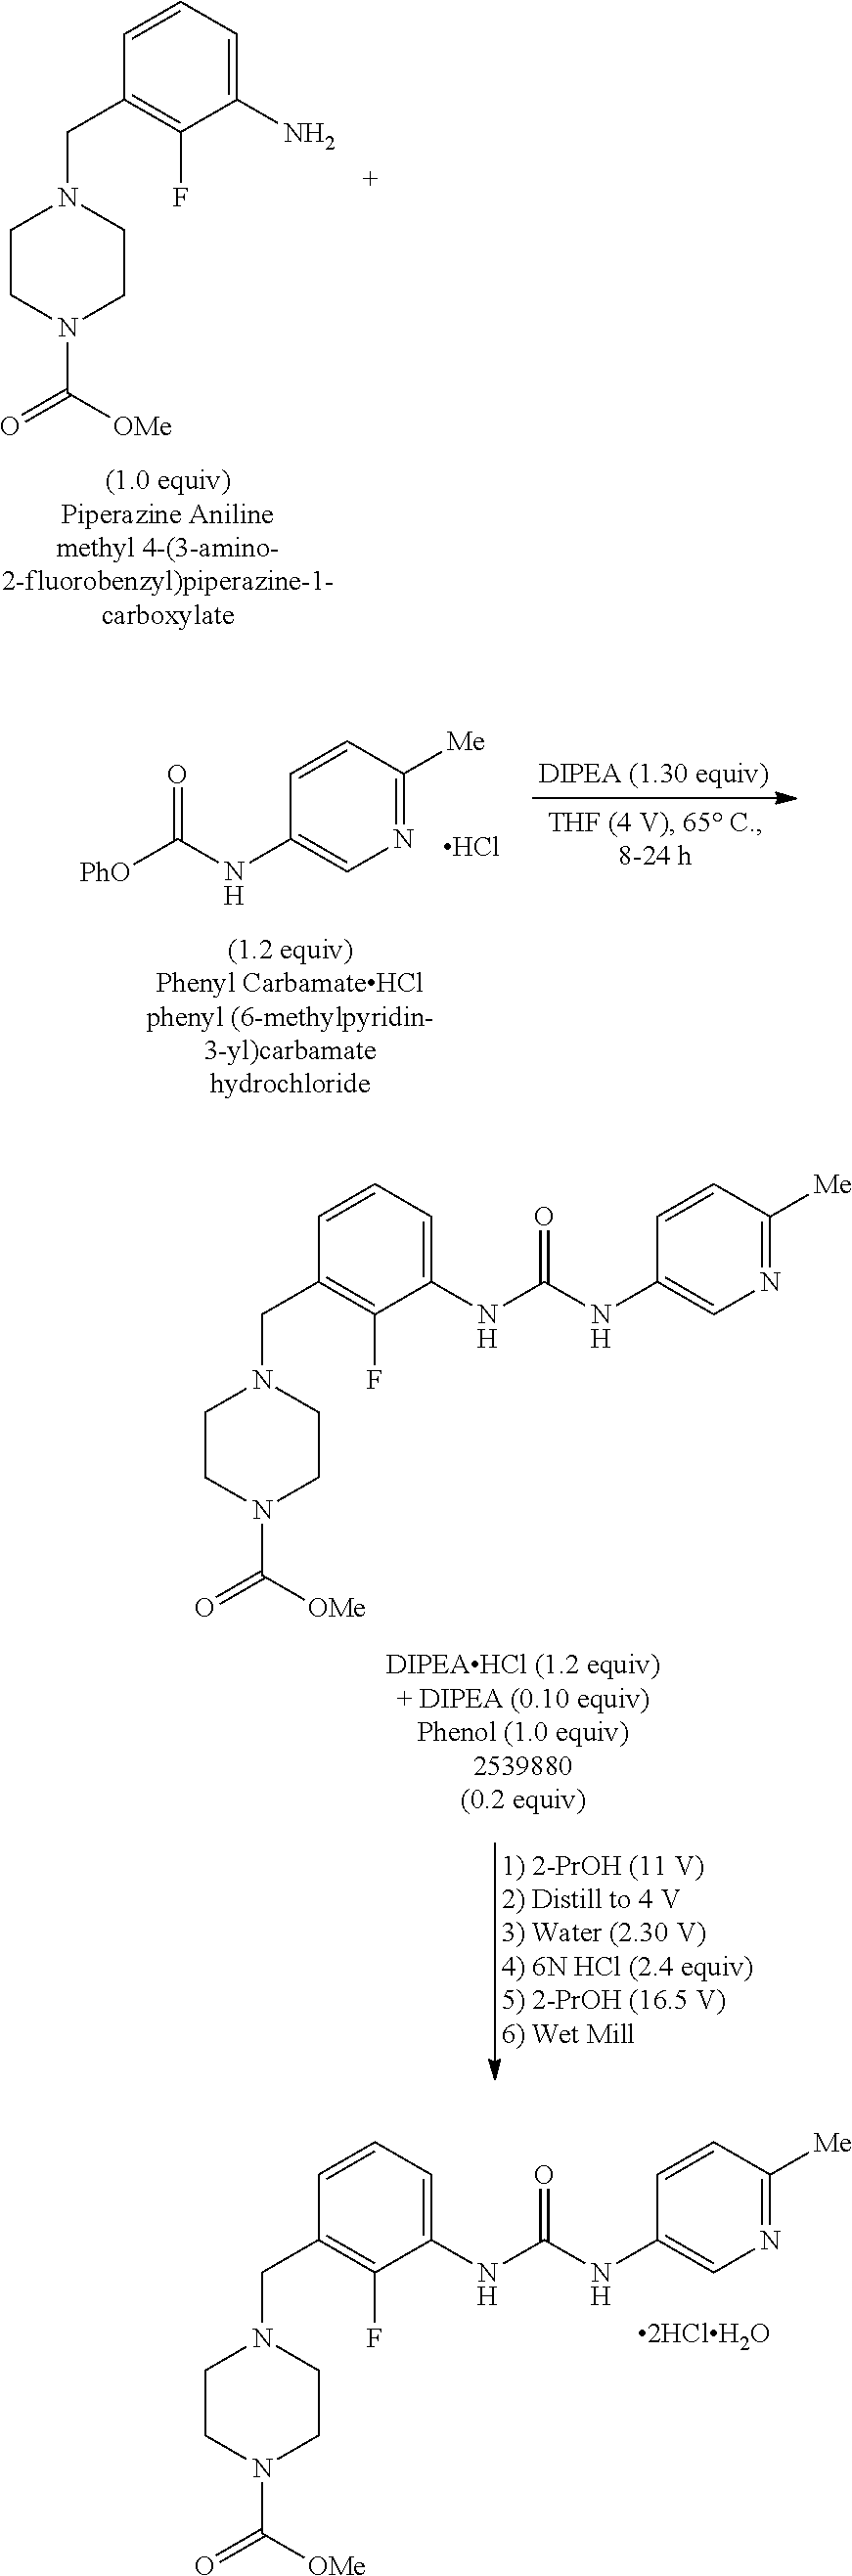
C1(N)=CC=CC(CN2CCN(C([OMe])=O)CC2)=C1F.N1=C([Me])C=CC(NC([PhO])=O)=C1.Cl.C1(NC(NC2=CN=C([Me])C=C2)=O)=CC=CC(CN2CCN(C([OMe])=O)CC2)=C1F.C1(NC(NC2=CN=C([Me])C=C2)=O)=CC=CC(CN2CCN(C([OMe])=O)CC2)=C1F
